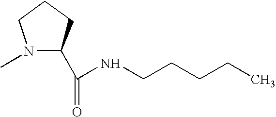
N1(C)C(C(=O)NCCCCC)CCC1
